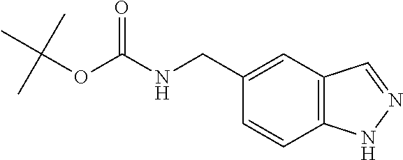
C(NC(OC(C)(C)C)=O)C1=CC2=C(C=C1)NN=C2
